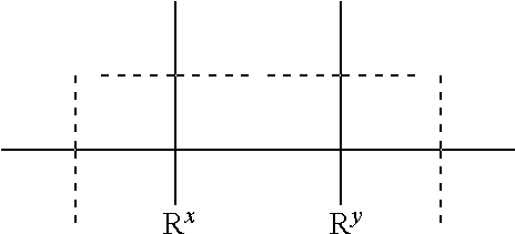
C(C)(C)(C)C(C(C)(C)C)([Rx])C([Ry])(C(C)(C)C)C(C)(C)C
